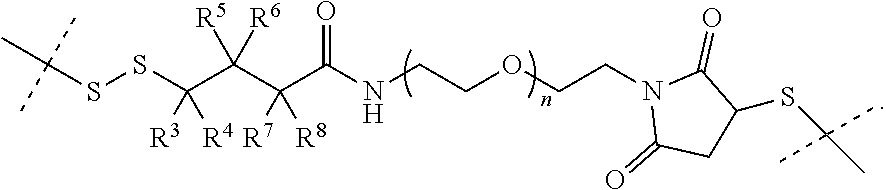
C(SSC(C)(C)C)([R3])([R4])C([R5])([R6])C([R7])([R8])C(NCCOCCN1C(=O)CC(SC(C)(C)C)C1=O)=O
